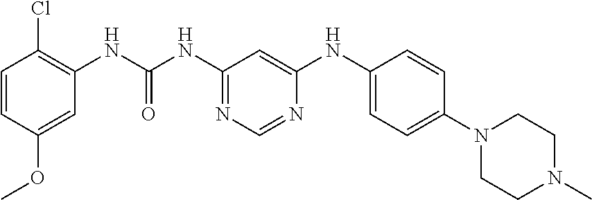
C1=CC(OC)=CC(NC(NC2=NC=NC(NC3=CC=C(N4CCN(C)CC4)C=C3)=C2)=O)=C1Cl
